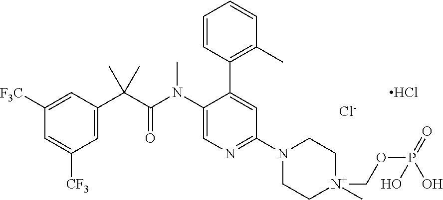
C1([F3C])=CC(C(C(N(C2=CN=C(N3CC[N+](C)(COP(=O)(O)O)CC3)C=C2C2=C(C)C=CC=C2)C)=O)(C)C)=CC([CF3])=C1.[Cl-].Cl
